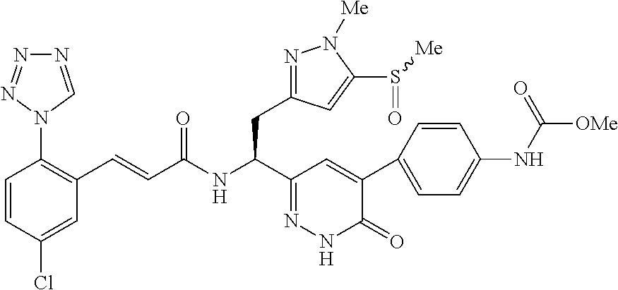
C1=CC(Cl)=CC(C=CC(NC(C2=NNC(=O)C(C3=CC=C(NC([OMe])=O)C=C3)=C2)CC2=NN([Me])C(S(=O)[Me])=C2)=O)=C1N1N=NN=C1
